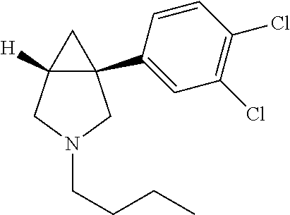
C12(C3=CC(Cl)=C(Cl)C=C3)C([H])(CN(CCCC)C1)C2
